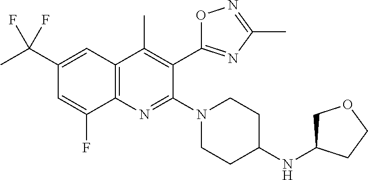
C1(C(C)(F)F)=CC2=C(N=C(N3CCC(NC4COCC4)CC3)C(C3=NC(C)=NO3)=C2C)C(F)=C1
